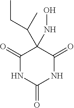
C1(=O)C(C(C)CC)(NO)C(=O)NC(=O)N1
